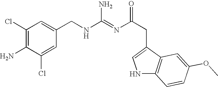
C1(Cl)=C(N)C(Cl)=CC(CNC(=NC(CC2=CNC3=C2C=C(OC)C=C3)=O)N)=C1
